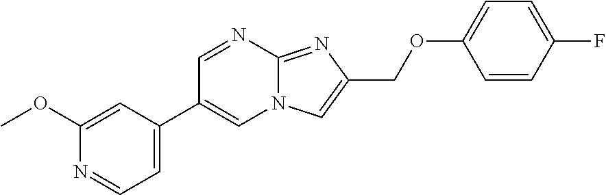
C1=C(C2=CN3C(=NC(COC4=CC=C(F)C=C4)=C3)N=C2)C=C(OC)N=C1
